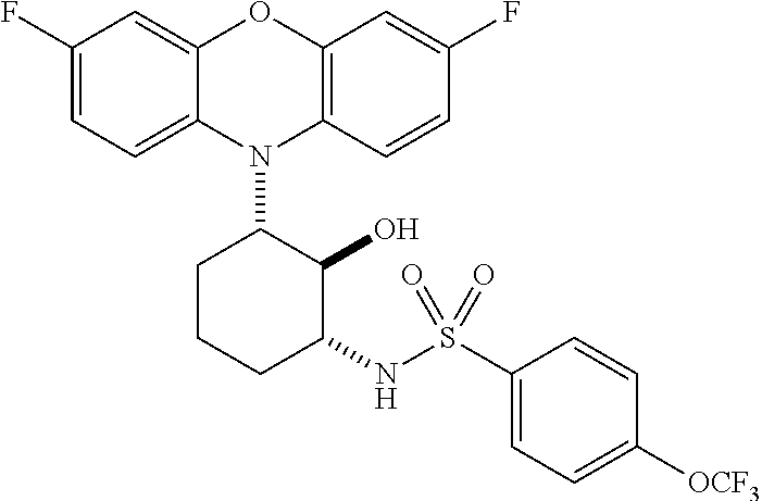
N1(C2CCCC(NS(C3=CC=C([OCF3])C=C3)(=O)=O)C2O)C2=C(C=C(F)C=C2)OC2=CC(F)=CC=C12
